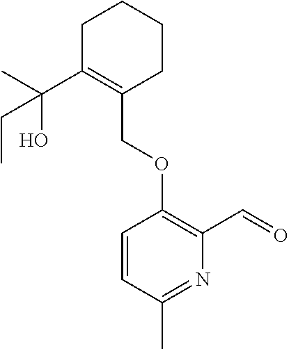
C1C(C(C)(O)CC)=C(COC2=C(C=O)N=C(C)C=C2)CCC1
